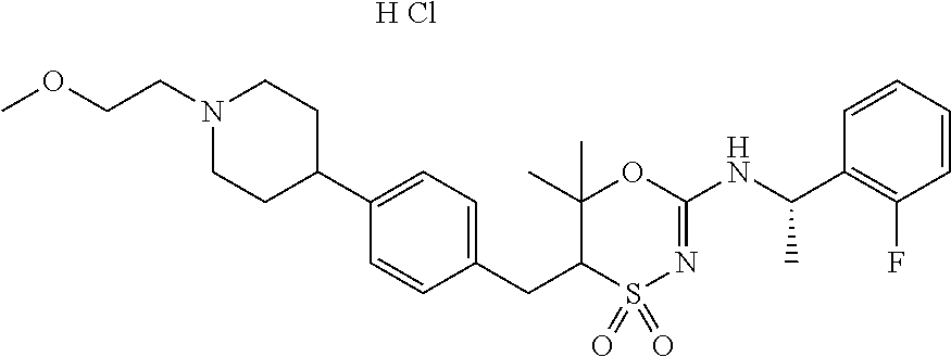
C1=C(C2CCN(CCOC)CC2)C=CC(CC2C(C)(C)OC(NC(C3=C(F)C=CC=C3)C)=NS2(=O)=O)=C1.[H Cl]
